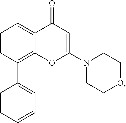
C1=CC=C(C2=C3C(=CC=C2)C(=O)C=C(N2CCOCC2)O3)C=C1
